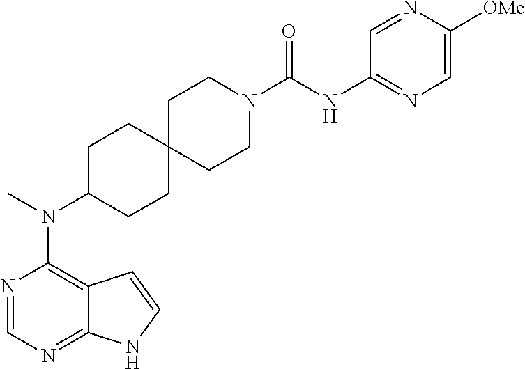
N1=CN=C2C(=C1N(C)C1CCC3(CC1)CCN(C(NC1=NC=C([OMe])N=C1)=O)CC3)C=CN2
